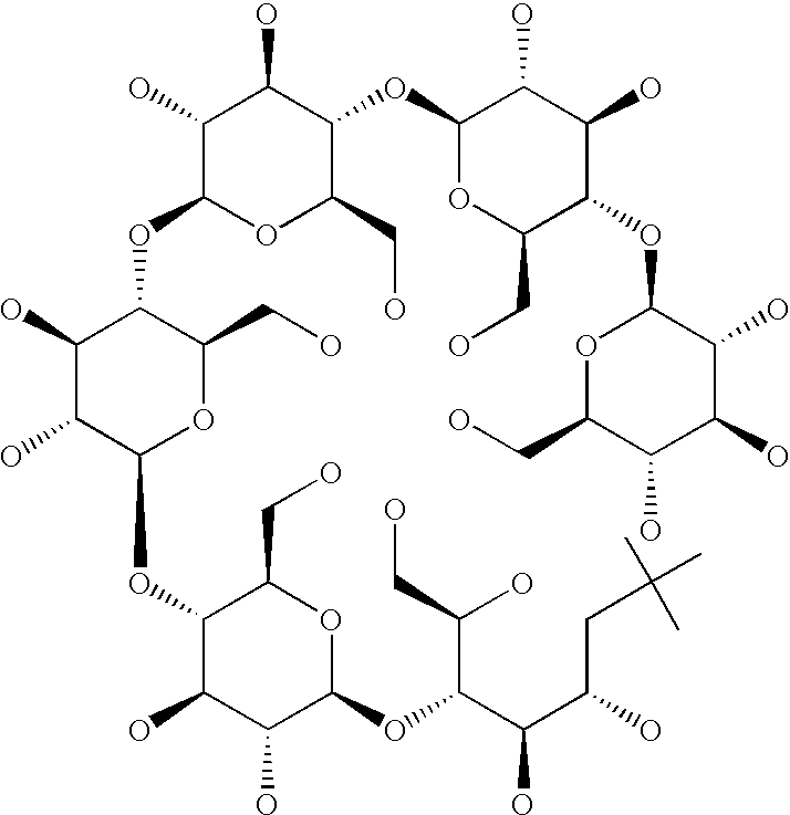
C1(O)C(O)C(OC2C(O)C(O)C(OC(C(C(O)CC(C)(C)C)O)C(CO)O)OC2CO)OC(CO)C1OC1OC(CO)C(OC2OC(CO)C(OC3OC(CO)C(O)C(O)C3O)C(O)C2O)C(O)C1O
